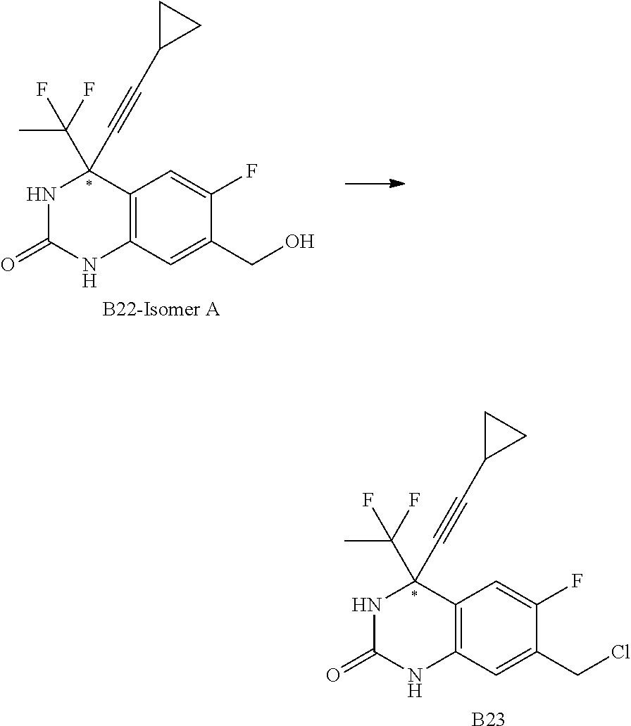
C12=C(C=C(CCl)C(F)=C1)NC(=O)NC2(C#CC1CC1)C(F)(C)F.[B23].C12=C(C=C(CO)C(F)=C1)NC(=O)NC2(C#CC1CC1)C(F)(C)F.[B22-Isomer A]
